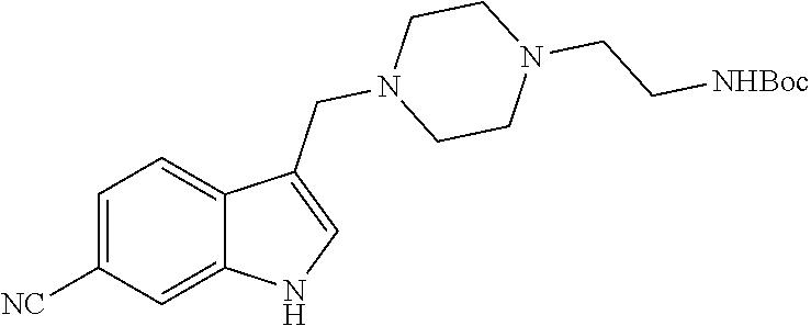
N1(CC[NHBoc])CCN(CC2=CNC3=CC([NC])=CC=C23)CC1
